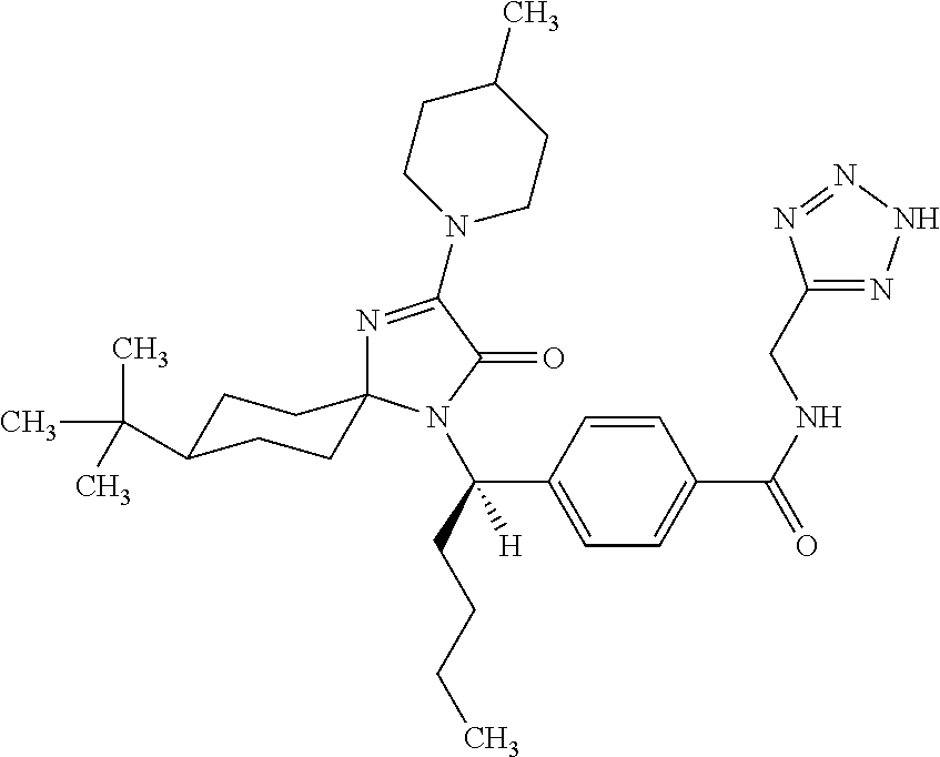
N1=C(N2CCC(C)CC2)C(=O)N(C(C2=CC=C(C(=O)NCC3=NNN=N3)C=C2)(CCCC)[H])C12CCC(C(C)(C)C)CC2
